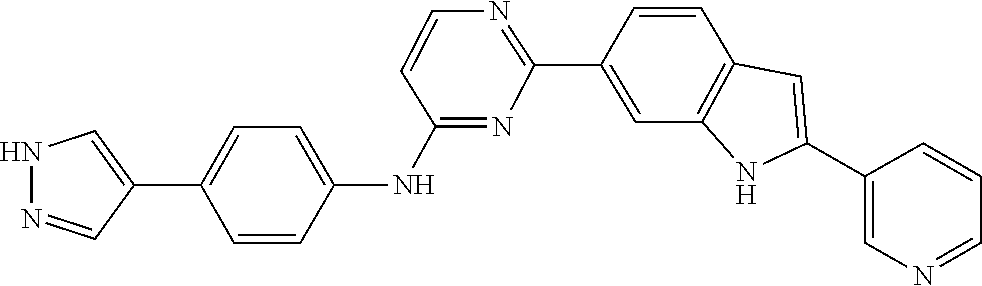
C1=CC2=C(NC(C3=CN=CC=C3)=C2)C=C1C1=NC=CC(NC2=CC=C(C3=CNN=C3)C=C2)=N1
